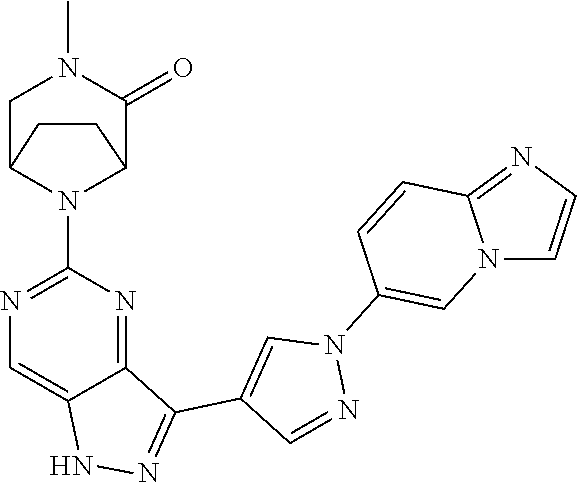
N1C2=CN=C(N3C4C(=O)N(C)CC3CC4)N=C2C(C2=CN(C3=CN4C(=NC=C4)C=C3)N=C2)=N1
